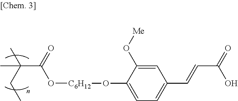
C(C(=O)O[C6H12]OC1=CC=C(C=CC(=O)O)C=C1O[Me])(CC)(C)C
